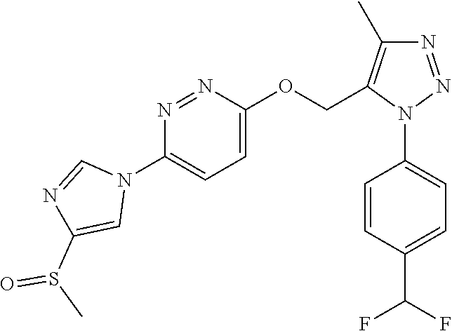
C1=CC(N2N=NC(C)=C2COC2=CC=C(N3C=NC(S(C)=O)=C3)N=N2)=CC=C1C(F)F
